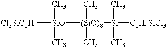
[SiO]([(SiO)8]([Si]([C2H4SiCl3])(C)C)(C)C)(C)(C)[Cl3SiC2H4]
